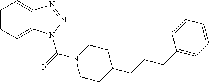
C1=CC=C2C(=C1)N=NN2C(=O)N1CCC(CCCC2=CC=CC=C2)CC1
